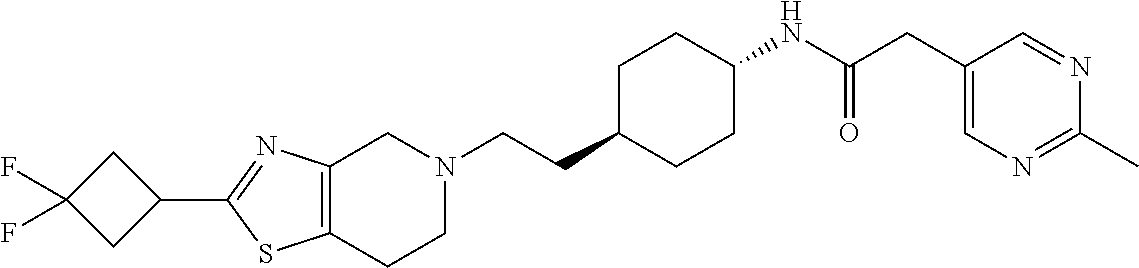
C1C(CCN2CC3=C(CC2)SC(C2CC(F)(F)C2)=N3)CCC(NC(CC2=CN=C(C)N=C2)=O)C1
